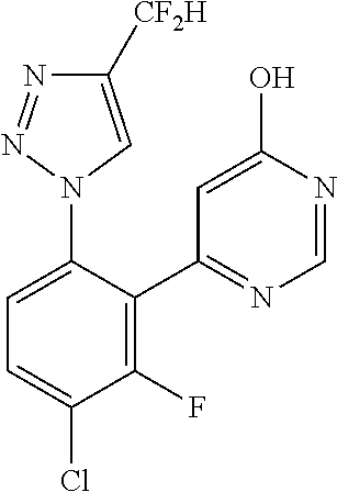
C1(C2=C(F)C(Cl)=CC=C2N2C=C([CF2H])N=N2)=NC=NC(O)=C1
